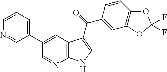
C1(C2=CC3=C(N=C2)NC=C3C(=O)C2=CC3=C(C=C2)OC(F)(F)O3)=CC=CN=C1
